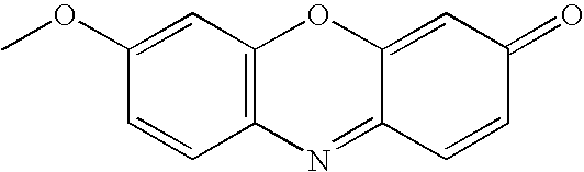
C1=CC2=C(C=C1OC)OC1=CC(=O)C=CC1=N2
